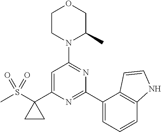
C1CN(C2=NC(C3=CC=CC4=C3C=CN4)=NC(C3(S(C)(=O)=O)CC3)=C2)C(C)CO1
